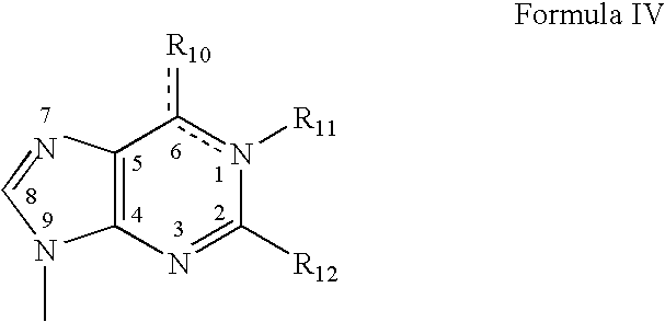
C12=C(N=C([R12])n([R11])c1[R10])N(C)C=[7N]2
